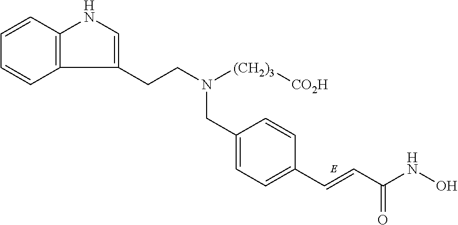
C12=C(C=CC=C1)NC=C2CCN(CC1=CC=C(C=CC(NO)=O)C=C1)[(CH2)3][CO2H]
